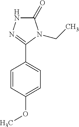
C1=CC(OC)=CC=C1C1=NNC(=O)N1CC
